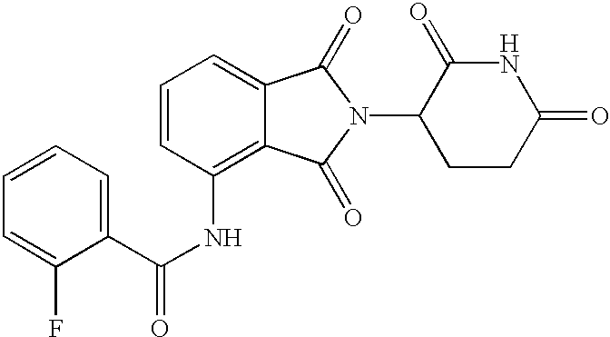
N1C(=O)CCC(N2C(=O)C3=CC=CC(NC(C4=CC=CC=C4F)=O)=C3C2=O)C1=O
